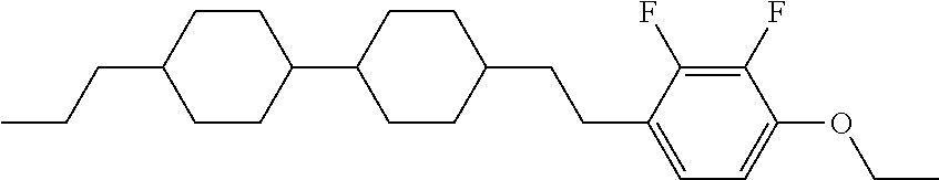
C1CC(CCC)CCC1C1CCC(CCC2=CC=C(OCC)C(F)=C2F)CC1
